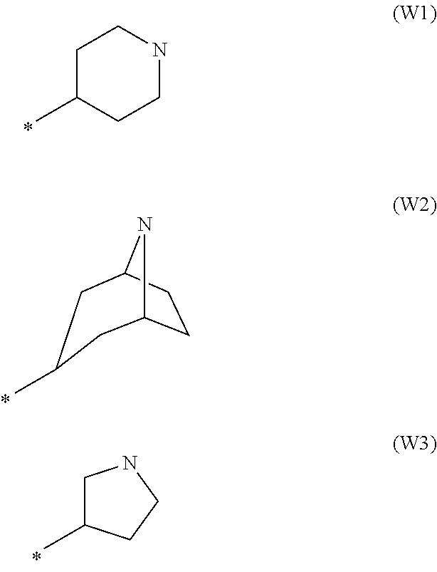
C1C(C)CCNC1.C12CCC(N1)CC(C)C2.C1C(C)CCN1
